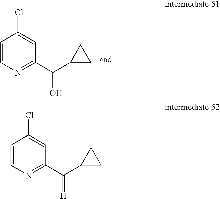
ClC1=CC(C(C2CC2)O)=NC=C1.ClC1=CC(C(C2CC2)=[H])=NC=C1
